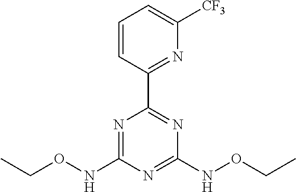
C(ONC1=NC(C2=NC([CF3])=CC=C2)=NC(NOCC)=N1)C
